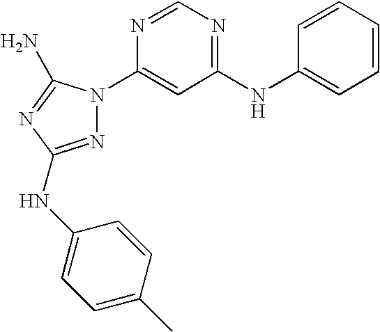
N1=C(NC2=CC=C(C)C=C2)N=C(N)N1C1=CC(NC2=CC=CC=C2)=NC=N1
